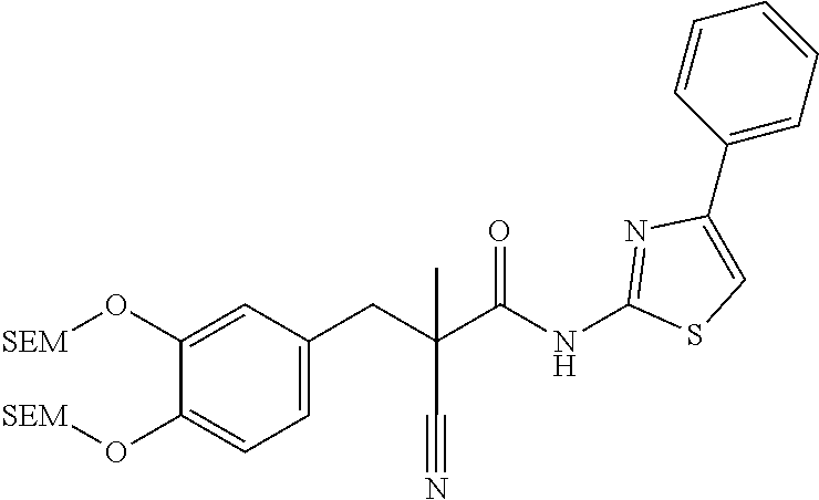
C1(C2=CC=CC=C2)=CSC(NC(C(CC2=CC=C(O[SEM])C(O[SEM])=C2)(C#N)C)=O)=N1
